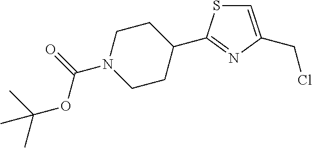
C(N1CCC(C2=NC(CCl)=CS2)CC1)(=O)OC(C)(C)C
